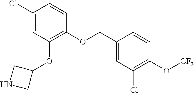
ClC1=CC(OC2CNC2)=C(OCC2=CC(Cl)=C(O[CF3])C=C2)C=C1
